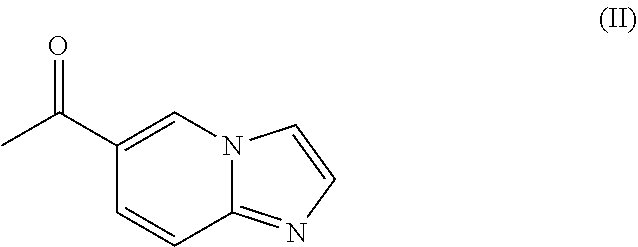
C1(C(C)=O)=CN2C(=NC=C2)C=C1
